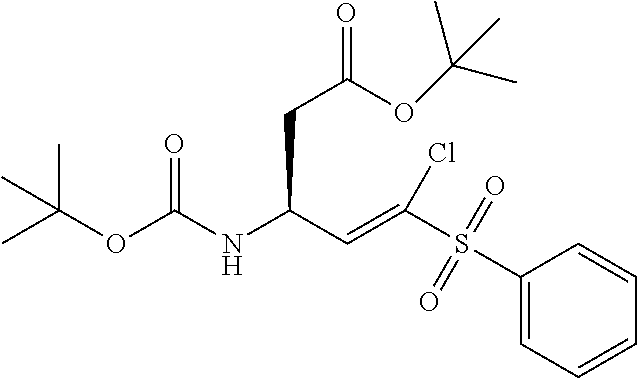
N(C(C=C(S(C1=CC=CC=C1)(=O)=O)Cl)CC(=O)OC(C)(C)C)C(OC(C)(C)C)=O
